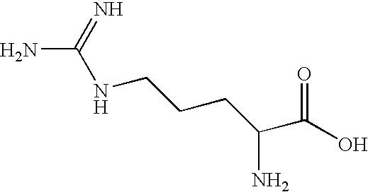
NC(=N)NCCCC(C(O)=O)N
